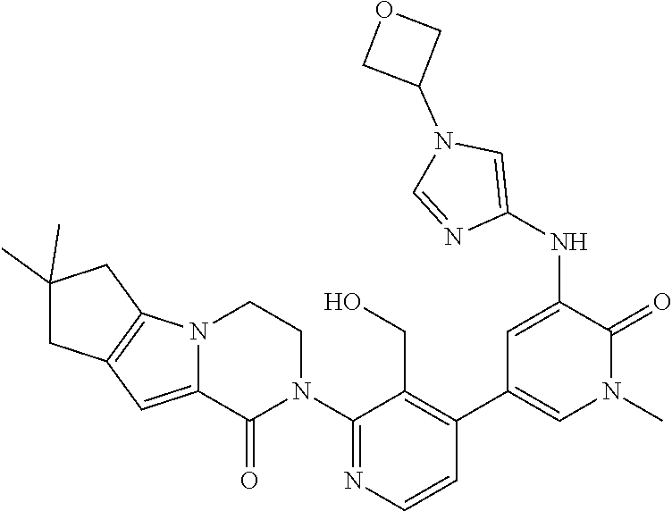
C1(N2CCN3C(=CC4=C3CC(C)(C)C4)C2=O)=NC=CC(C2=CN(C)C(=O)C(NC3=CN(C4COC4)C=N3)=C2)=C1CO
